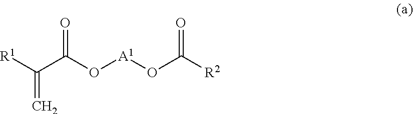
[R1]C(C(O[A1]OC([R2])=O)=O)=C
